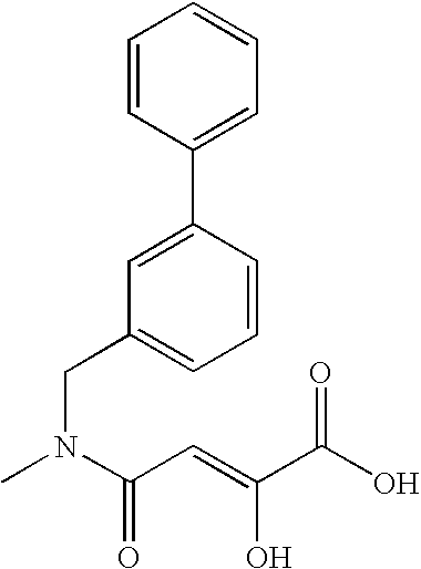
CN(C(C=C(O)C(O)=O)=O)CC1=CC=CC(C2=CC=CC=C2)=C1
